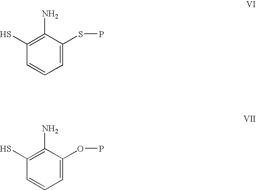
C1=C(SP)C(N)=C(S)C=C1.C1=C(OP)C(N)=C(S)C=C1
